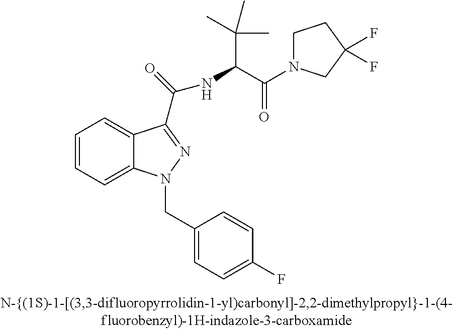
C1=CC=C2C(=C1)C(C(=O)NC(C(=O)N1CCC(F)(F)C1)C(C)(C)C)=NN2CC1=CC=C(F)C=C1
